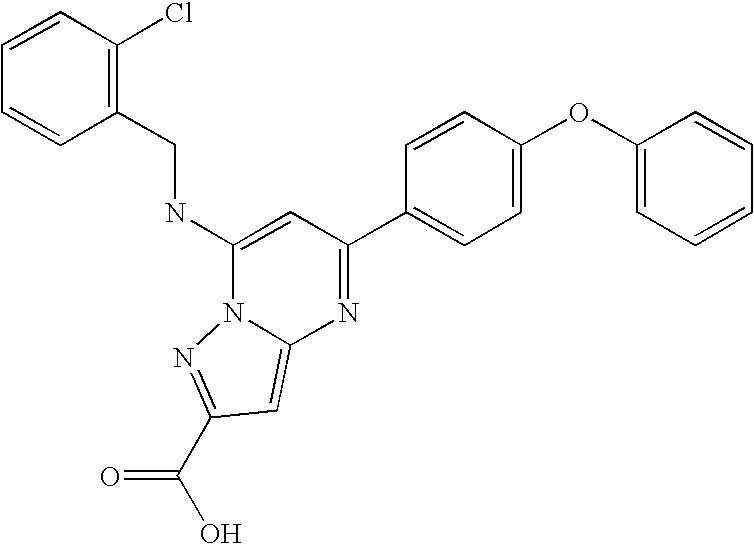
C12=CC(C(=O)O)=NN1C(NCC1=C(Cl)C=CC=C1)=CC(C1=CC=C(OC3=CC=CC=C3)C=C1)=N2
